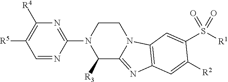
C1(N2C([R3])C3=NC4=C(N3CC2)C=C(S([R1])(=O)=O)C([R2])=C4)=NC([R4])=C([R5])C=N1
